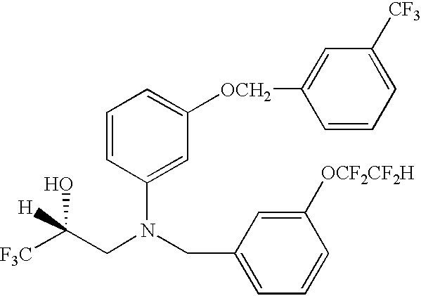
C1=CC(N(CC2=CC=CC([OCF2CF2H])=C2)CC([H])(O)[F3C])=CC([OCH2]C2=CC([CF3])=CC=C2)=C1
